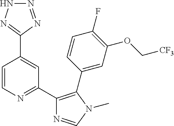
C1=CN=C(C2=C(C3=CC(OC[CF3])=C(F)C=C3)N(C)C=N2)C=C1C1=NNN=N1
